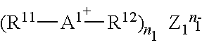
[(R11][A1][R12)n]
